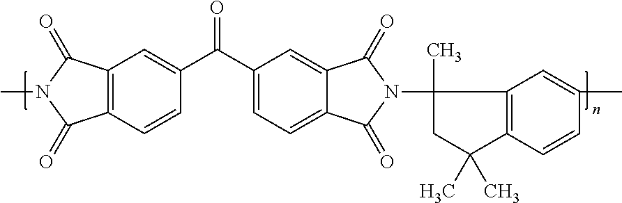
C12=C(C=CC(C(C3=CC=C4C(=C3)C(=O)N(C3(C)CC(C)(C)C5=C3C=C(C)C=C5)C4=O)=O)=C1)C(=O)N(C)C2=O
